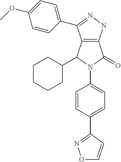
C12=C(NN=C1C1=CC=C(OC)C=C1)C(=O)N(C1=CC=C(C3=NOC=C3)C=C1)C2C1CCCCC1
